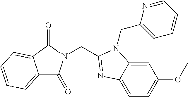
C1=C2C(=CC=C1OC)N=C(CN1C(=O)C3=CC=CC=C3C1=O)N2CC1=CC=CC=N1
